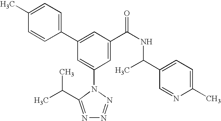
C1(C2=CC(C(NC(C3=CC=C(C)N=C3)C)=O)=CC(N3C(C(C)C)=NN=N3)=C2)=CC=C(C)C=C1
